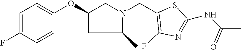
C1=C(F)C=CC(OC2CN(CC3=C(F)N=C(NC(C)=O)S3)C(C)C2)=C1
